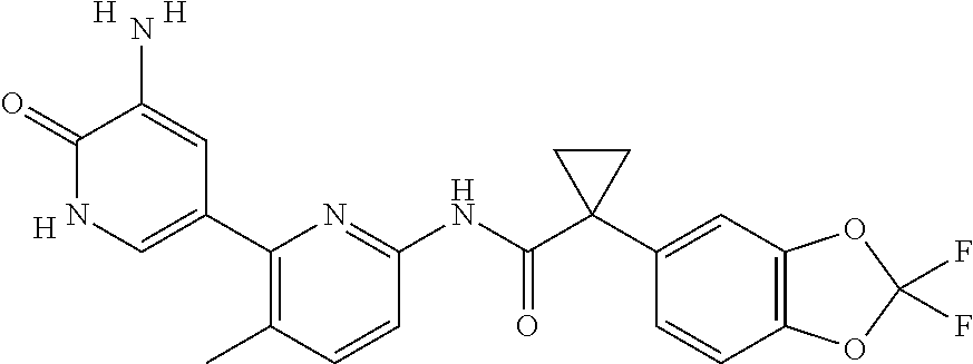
C1(=O)NC=C(C2=C(C)C=CC(NC(C3(C4=CC5=C(C=C4)OC(F)(F)O5)CC3)=O)=N2)C=C1N.[H].[H].[H]
